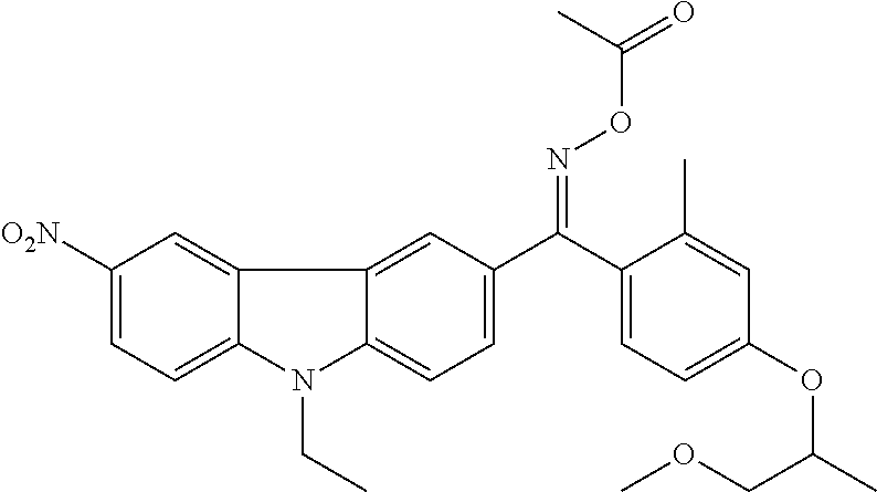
C1([O2N])=CC=C2C(=C1)C1=CC(C(C3=CC=C(OC(COC)C)C=C3C)=NOC(C)=O)=CC=C1N2CC
